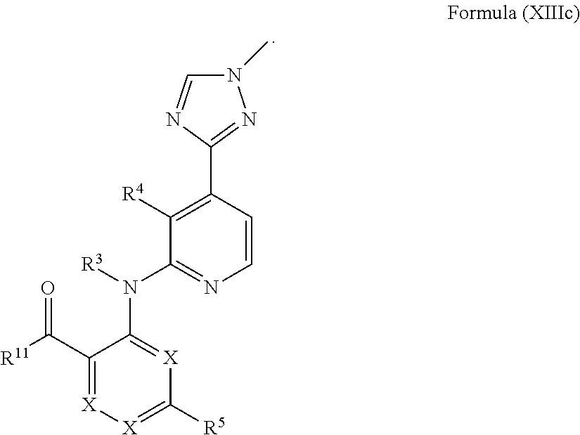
C1([R4])=C(C2=NN(C)C=N2)C=CN=C1N(C1=[X]C([R5])=[X][X]=C1C([R11])=O)[R3]
